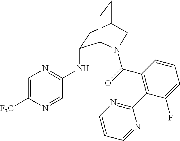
C1=C([F3C])N=CC(NC2CC3CCC2N(C(=O)C2=C(C4=NC=CC=N4)C(F)=CC=C2)C3)=N1
